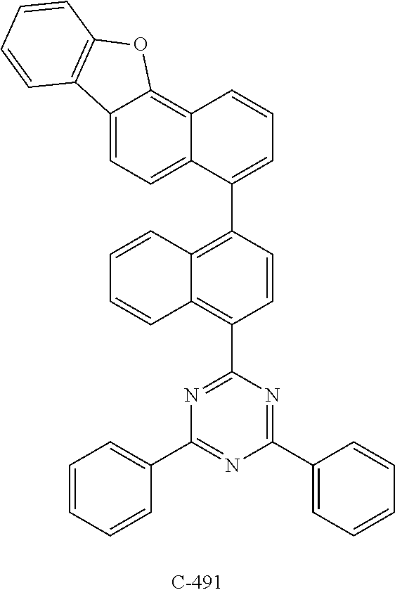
N1=C(C2=C3C(=C(C4=CC=CC5=C6C(=CC=C45)C4=C(O6)C=CC=C4)C=C2)C=CC=C3)N=C(C2=CC=CC=C2)N=C1C1=CC=CC=C1
